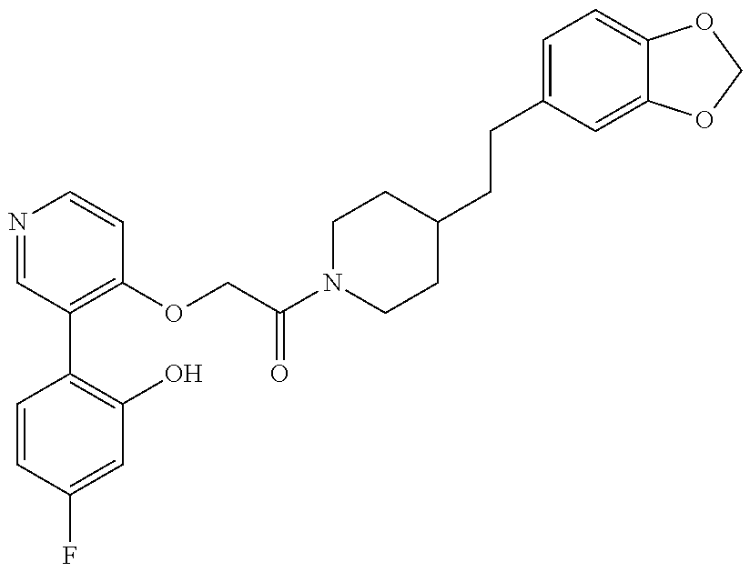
C1=CC(F)=CC(O)=C1C1=C(OCC(N2CCC(CCC3=CC=C4C(=C3)OCO4)CC2)=O)C=CN=C1
